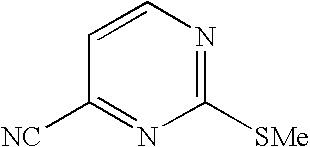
C1([NC])=NC([SMe])=NC=C1
